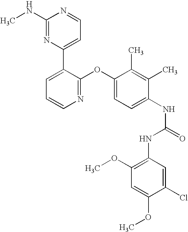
C1(NC)=NC(C2=CC=CN=C2OC2=CC=C(NC(=O)NC3=C(OC)C=C(OC)C(Cl)=C3)C(C)=C2C)=CC=N1
